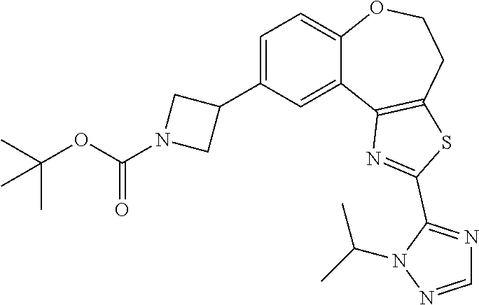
C1=C(C2CN(C(OC(C)(C)C)=O)C2)C=C2C(=C1)OCCC1=C2N=C(C2=NC=NN2C(C)C)S1
